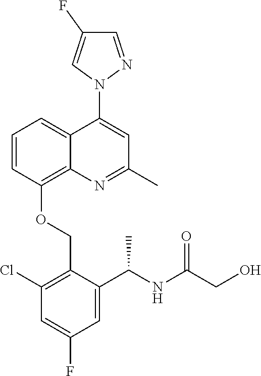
C1=CC(OCC2=C(Cl)C=C(F)C=C2C(NC(CO)=O)C)=C2C(=C1)C(N1N=CC(F)=C1)=CC(C)=N2
